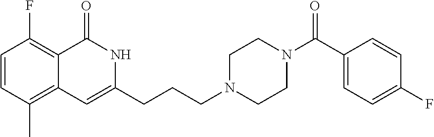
C1=CC(C)=C2C(=C1F)C(=O)NC(CCCN1CCN(C(C3=CC=C(F)C=C3)=O)CC1)=C2
